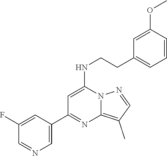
C1=C(C2=NC3=C(C)C=NN3C(NCCC3=CC=CC(OC)=C3)=C2)C=C(F)C=N1
